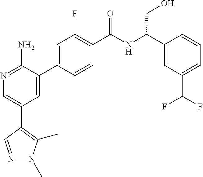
N1=C(N)C(C2=CC(F)=C(C(NC(C3=CC(C(F)F)=CC=C3)CO)=O)C=C2)=CC(C2=C(C)N(C)N=C2)=C1
